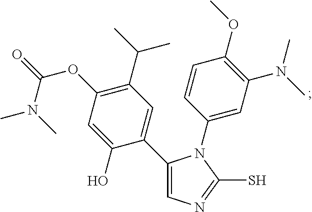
C1(C2=CN=C(S)N2C2=CC(N(C)C)=C(OC)C=C2)=CC(C(C)C)=C(OC(=O)N(C)C)C=C1O
